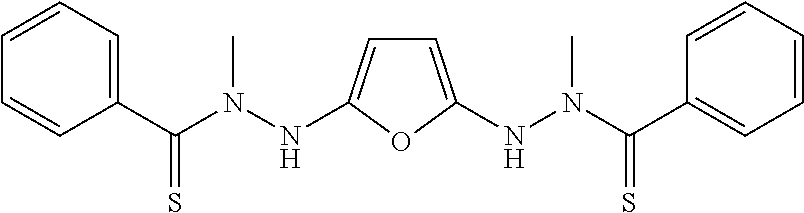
C1=CC(C(N(NC2=CC=C(NN(C(C3=CC=CC=C3)=S)C)O2)C)=S)=CC=C1
